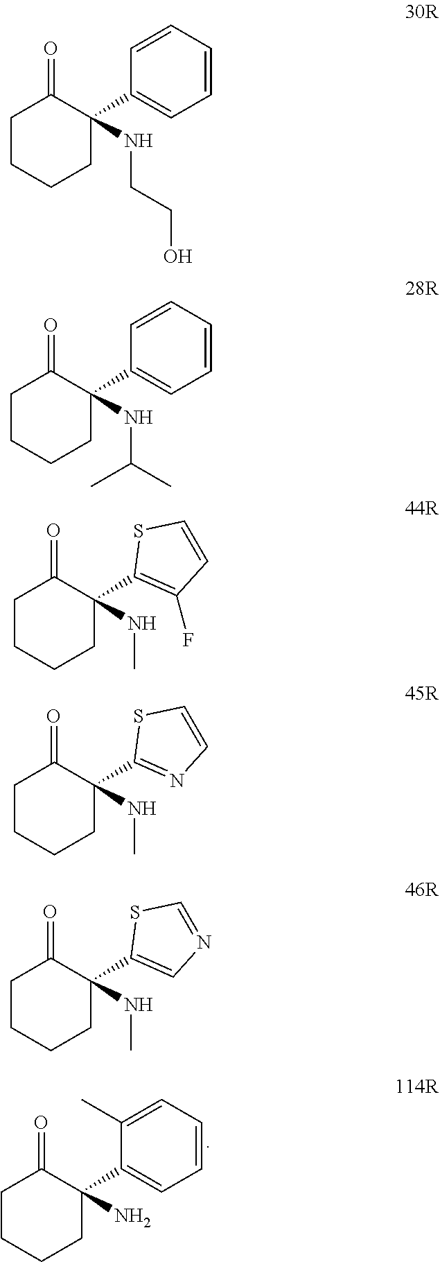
C1(C2(N)C(=O)CCCC2)=CC=CC=C1C.C1=CC=CC(C2(NCCO)C(=O)CCCC2)=C1.C1=CC=CC(C2(NC(C)C)C(=O)CCCC2)=C1.C1(C2(NC)C(=O)CCCC2)=C(F)C=CS1.C1(C2(NC)C(=O)CCCC2)=NC=CS1.C1(C2(NC)C(=O)CCCC2)=CN=CS1
